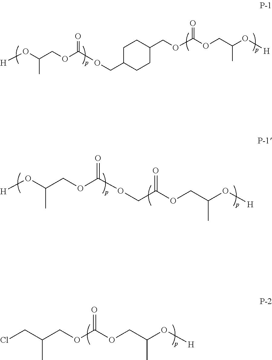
C1C(COC(=O)OCC(C)O[H])CCC(COC(=O)OCC(O[H])C)C1.[H]OC(C)COC(=O)OCC(=O)OCC(C)O[H].ClCC(C)COC(=O)OCC(O[H])C
